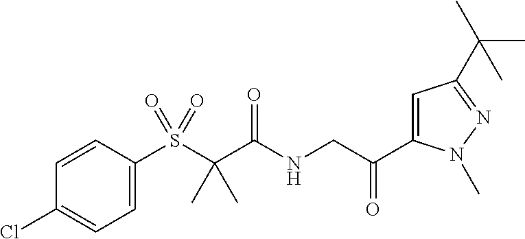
C1=CC(S(C(C(NCC(C2=CC(C(C)(C)C)=NN2C)=O)=O)(C)C)(=O)=O)=CC=C1Cl
